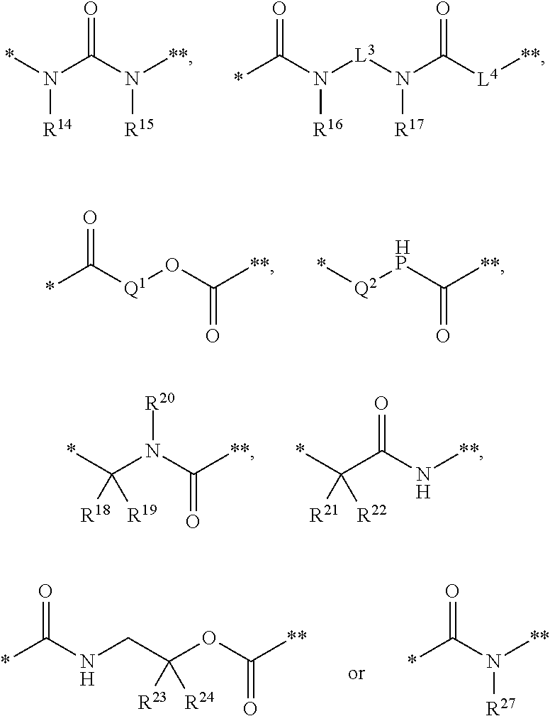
N(C(N([**])[R15])=O)(*)[R14].N([L3]N(C([L4][**])=O)[R17])(C(*)=O)[R16].[Q1](OC([**])=O)C(*)=O.[Q2]([HP]C([**])=O)*.C(N(C([**])=O)[R20])(*)([R18])[R19].C(C(N[**])=O)(*)([R21])[R22].N(CC(OC([**])=O)([R23])[R24])C(*)=O.N([**])(C(*)=O)[R27]
